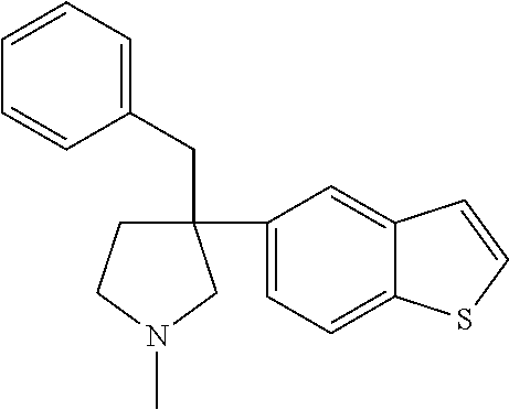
C1(CC2(C3=CC=C4C(=C3)C=CS4)CCN(C)C2)=CC=CC=C1
